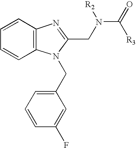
C1=CC2=C(C=C1)N(CC1=CC=CC(F)=C1)C(CN(C(=O)[R3])[R2])=N2
